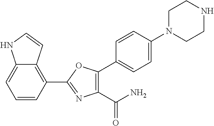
C1(C2=C(C(N)=O)N=C(C3=C4C(=CC=C3)NC=C4)O2)=CC=C(N2CCNCC2)C=C1
